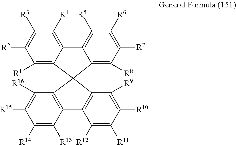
C1([R1])=C2C(=C([R4])C([R3])=C1[R2])C1=C([R5])C([R6])=C([R7])C([R8])=C1C21C2=C(C([R13])=C([R14])C([R15])=C2[R16])C2=C1C([R9])=C([R10])C([R11])=C2[R12]
